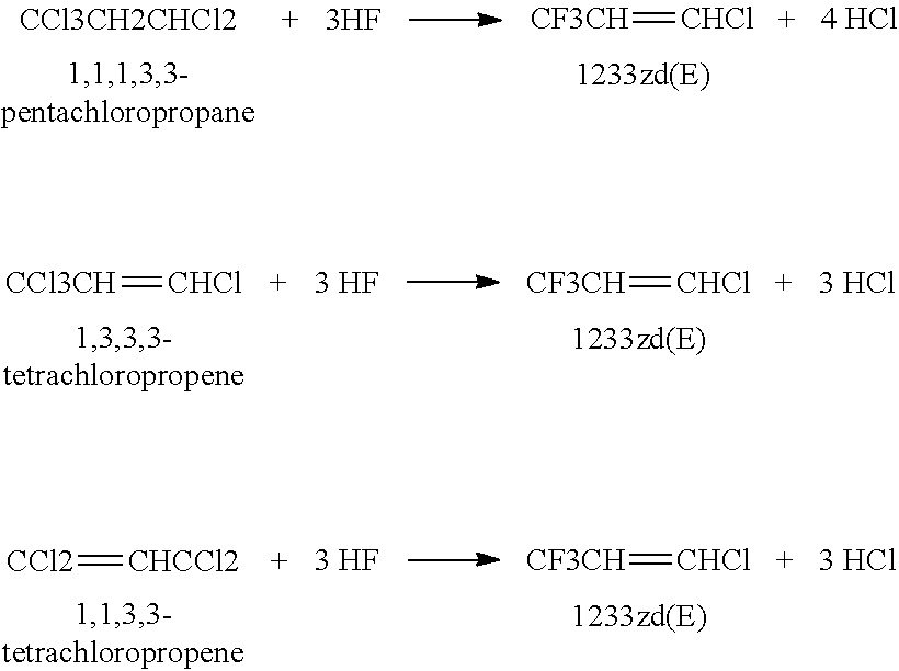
[CCl3CH2CHCl2].[CHCl]=[CF3CH].[CHCl]=[CCl3CH].[CHCl]=[CF3CH].[CHCCl2]=[CCl2].[CHCl]=[CF3CH]
